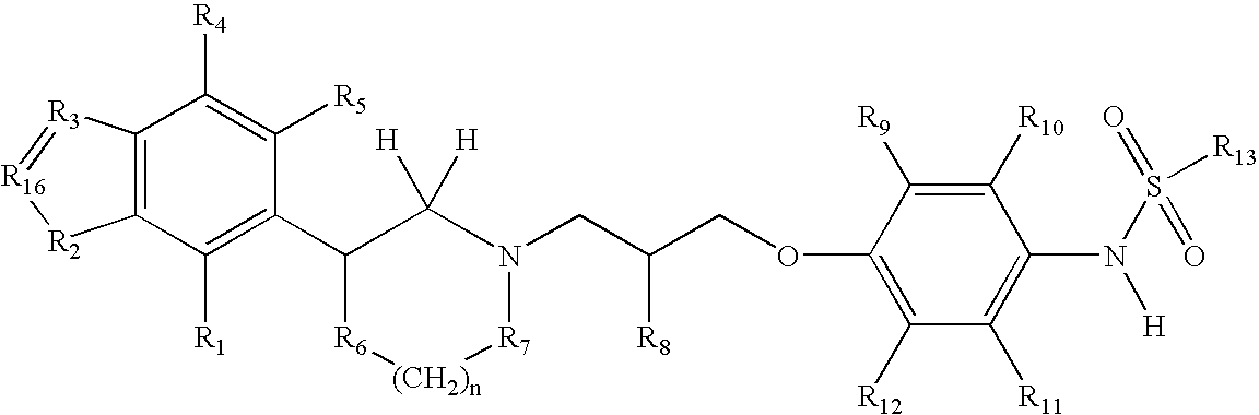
[(CH2)n]1[R6]C(C2=C([R1])C3=C(C([R4])=C2[R5])[R3]=[R16][R2]3)C([H])([H])N(CC(COC2=C([R12])C([R11])=C(N([H])S([R13])(=O)=O)C([R10])=C2[R9])[R8])[R7]1
